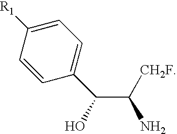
C1=CC(C(C(N)[CH2F])O)=CC=C1[R1]
